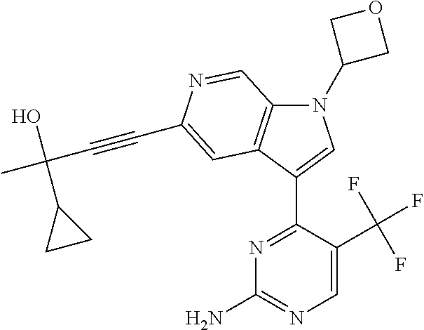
N1(C2COC2)C2=C(C(C3=NC(N)=NC=C3C(F)(F)F)=C1)C=C(C#CC(C)(O)C1CC1)N=C2
